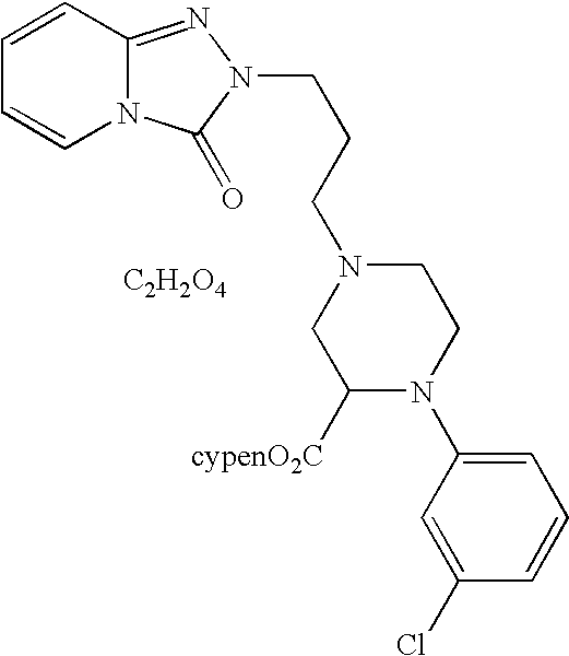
C1=CC2=NN(CCCN3CC([cypenO2C])N(C4=CC=CC(Cl)=C4)CC3)C(=O)N2C=C1.[C2H2O4]
